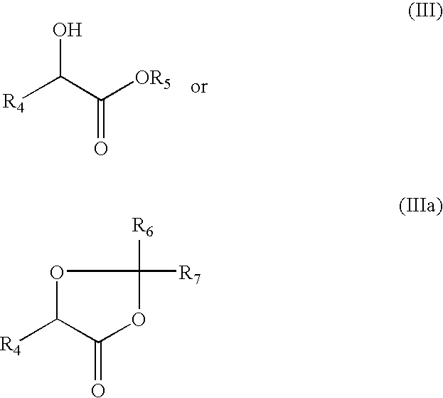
[R4]C(C([OR5])=O)O.O1C([R4])C(=O)OC1([R6])[R7]
